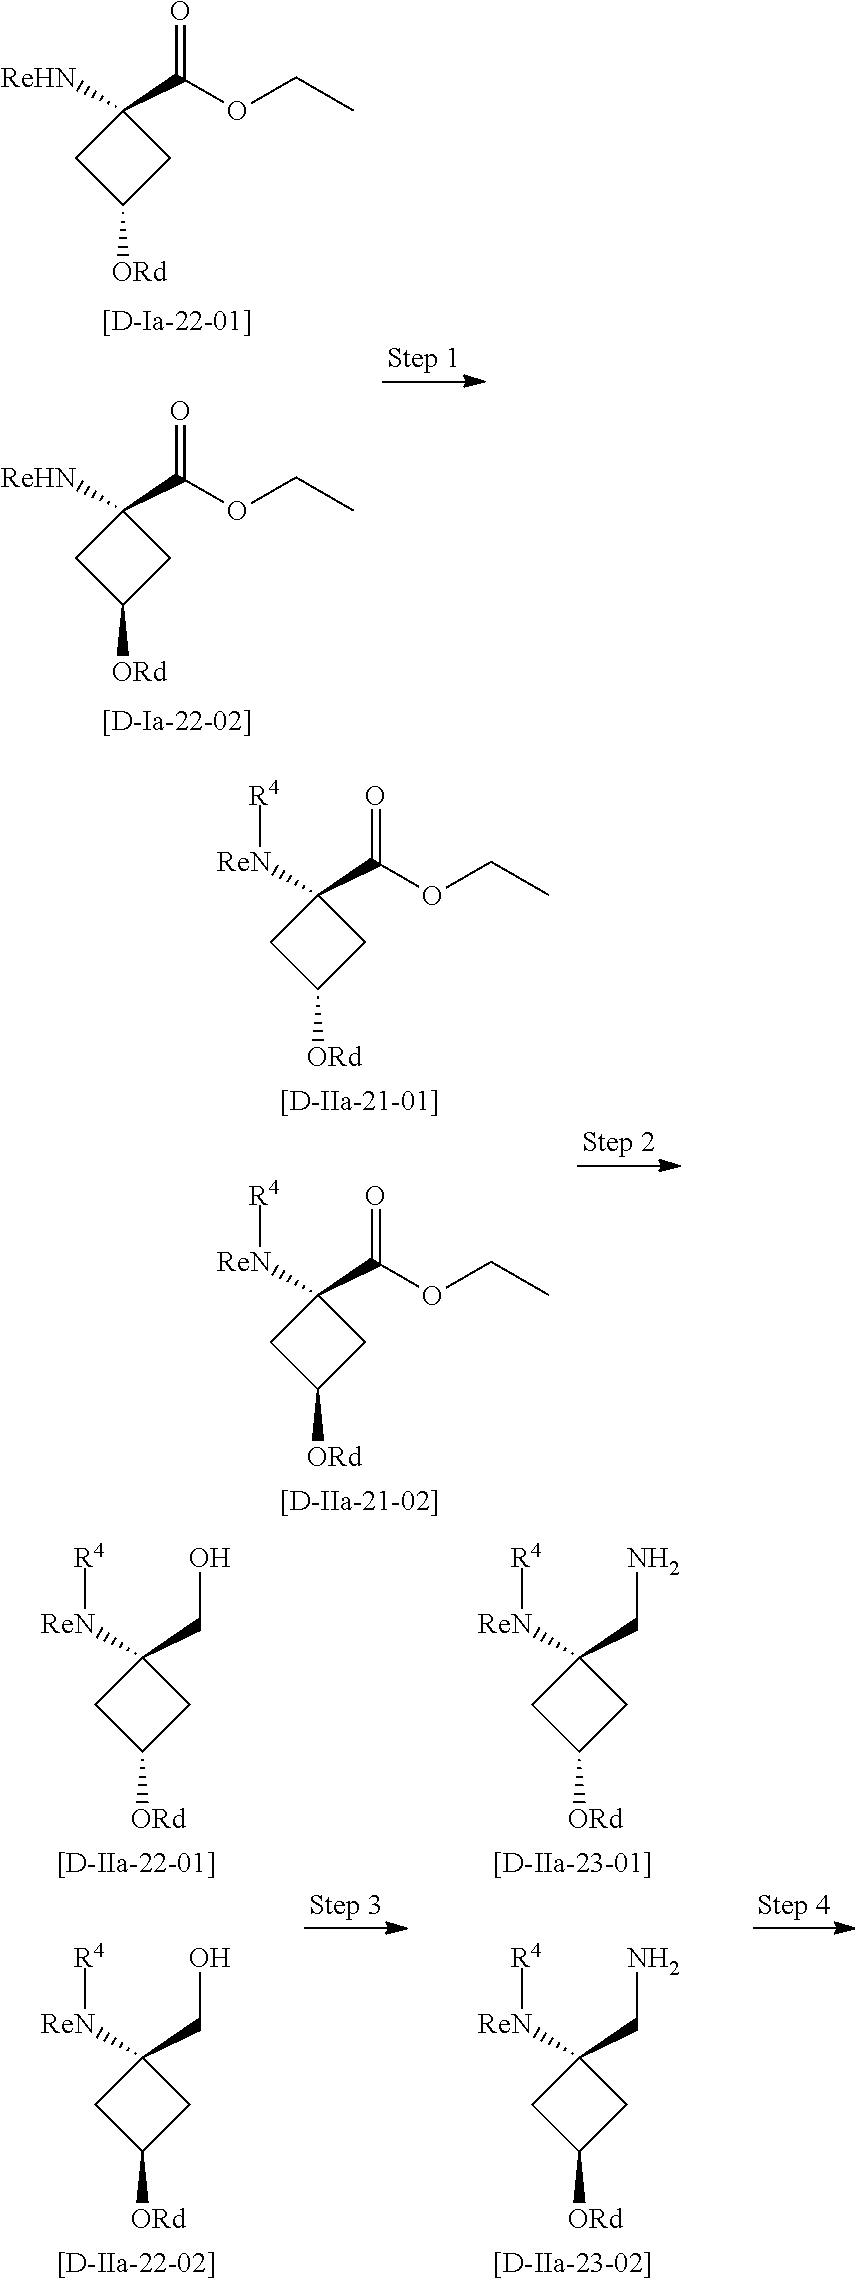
C1([ReHN])(C(OCC)=O)CC([ORd])C1.C1([ReHN])(C(OCC)=O)CC([ORd])C1.C1([ReN][R4])(C(OCC)=O)CC([ORd])C1.C1([ReN][R4])(C(OCC)=O)CC([ORd])C1.C1([ReN][R4])(CN)CC([ORd])C1.C1([ReN][R4])(CN)CC([ORd])C1.C1([ReN][R4])(CO)CC([ORd])C1.C1([ReN][R4])(CO)CC([ORd])C1
